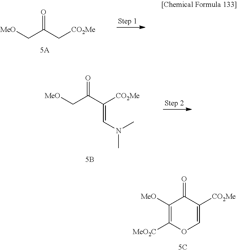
O=C(C[CO2Me])C[MeO].O=C(C([CO2Me])=CN(C)C)C[MeO].C1([MeO])=C([MeO2C])OC=C([CO2Me])C1=O
